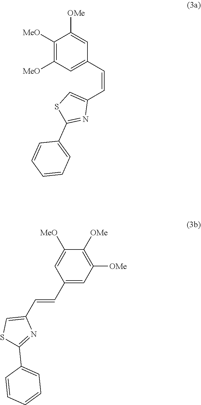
C1([MeO])=C([MeO])C=C(C=CC2=CSC(C3=CC=CC=C3)=N2)C=C1[OMe].C1(C=CC2=CSC(C3=CC=CC=C3)=N2)=CC([OMe])=C([OMe])C([MeO])=C1
